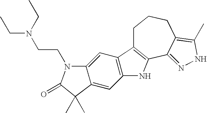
C1C2=C(C3=NNC(C)=C3CC1)NC1=C2C=C2C(=C1)C(C)(C)C(=O)N2CCN(CC)CC
